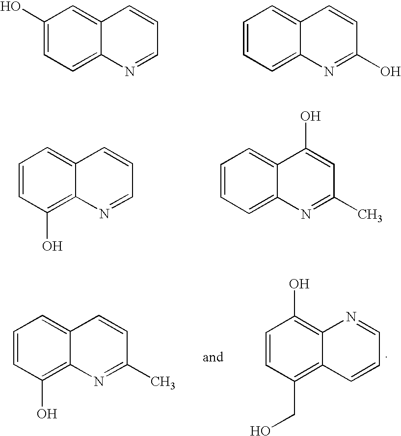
C1(O)=CC=C2C(=C1)C=CC=N2.C1=CC=C2C(=C1)C=CC(O)=N2.C1=CC(O)=C2C(=C1)C=CC=N2.C1=CC=C2C(=C1)C(O)=CC(C)=N2.C1=CC(O)=C2C(=C1)C=CC(C)=N2.C1=CC(CO)=C2C(=C1O)N=CC=C2
